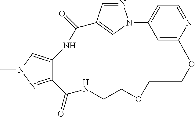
N1=CC2=CN1C1=CC=NC(=C1)OCCOCCNC(=O)C1=NN(C)C=C1NC2=O
